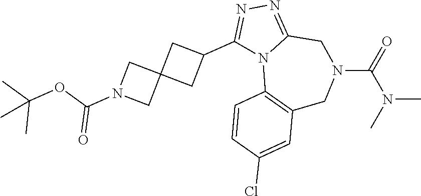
C1(C2CC3(C2)CN(C(OC(C)(C)C)=O)C3)=NN=C2N1C1=C(CN(C(=O)N(C)C)C2)C=C(Cl)C=C1
